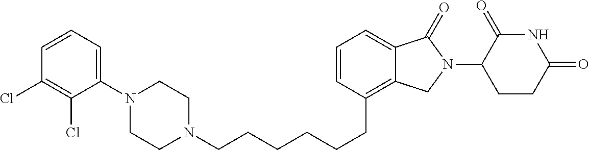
N1(CCCCCCC2=C3C(=CC=C2)C(=O)N(C2C(=O)NC(=O)CC2)C3)CCN(C2=CC=CC(Cl)=C2Cl)CC1
